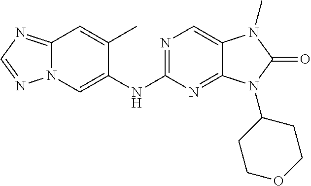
N1=C(NC2=CN3C(=NC=N3)C=C2C)N=C2C(=C1)N(C)C(=O)N2C1CCOCC1
